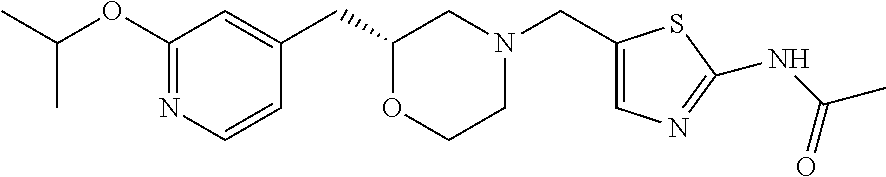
C1(OC(C)C)=NC=CC(CC2OCCN(CC3=CN=C(NC(C)=O)S3)C2)=C1
